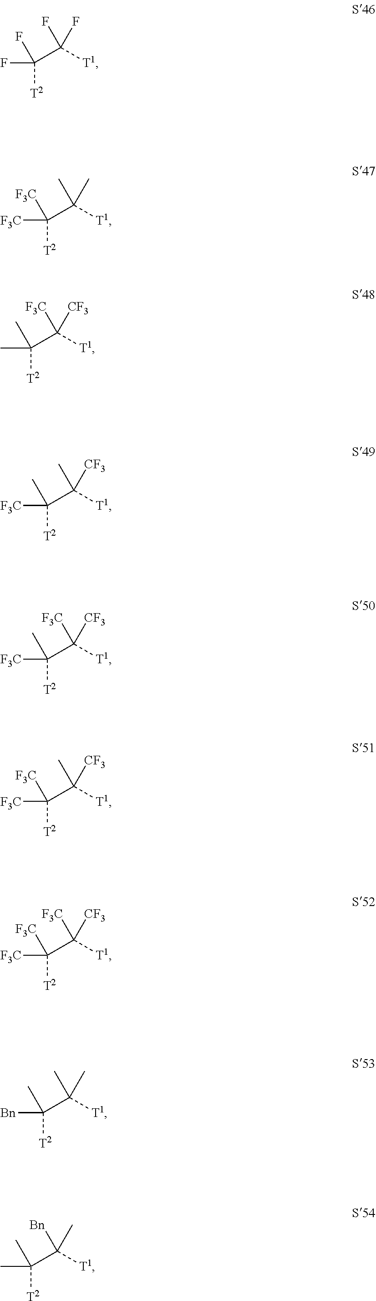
C([T2])(C([T1])(F)F)(F)F.C([T2])(C([T1])(C)C)([F3C])[F3C].C([T2])(C([T1])([F3C])[CF3])(C)C.C([T2])(C([T1])(C)[CF3])([F3C])C.C([T2])(C([T1])([F3C])[CF3])([F3C])C.C([T2])(C([T1])([CF3])C)([F3C])[F3C].[T2]C(C([T1])([F3C])[CF3])([F3C])[F3C].C([T2])(C([T1])(C)C)(C)[Bn].C([T2])(C([T1])([Bn])C)(C)C
